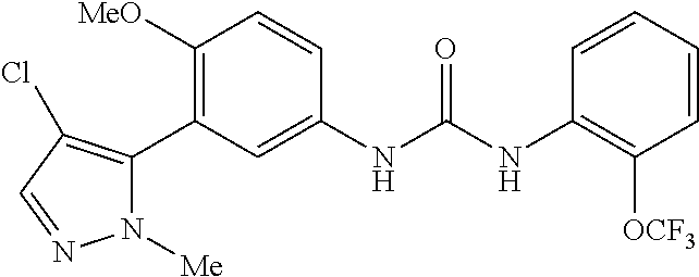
C1([MeO])=C(C2=C(Cl)C=NN2[Me])C=C(NC(NC2=C([OCF3])C=CC=C2)=O)C=C1
